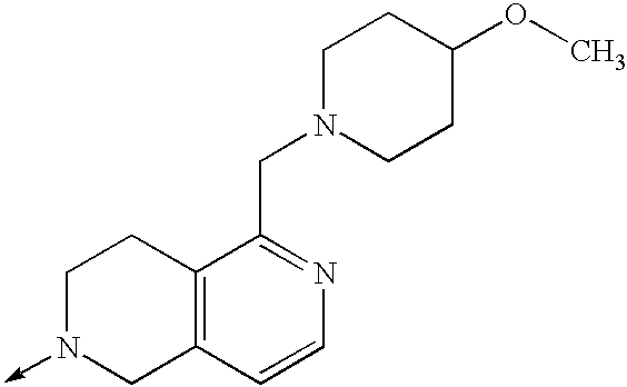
C1N(->C)CC2=C(C1)C(CN1CCC(OC)CC1)=NC=C2
